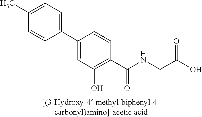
C1=C(C)C=CC(C2=CC(O)=C(C(NCC(O)=O)=O)C=C2)=C1
